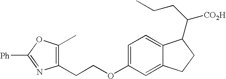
C1(CCOC2=CC=C3C(=C2)CCC3C(CCC)[CO2H])=C(C)OC([Ph])=N1
